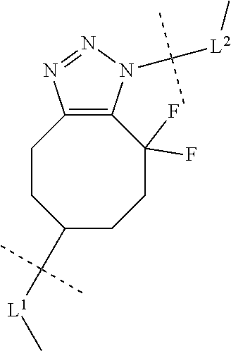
C1(C([L1]C)(C)C)CCC(F)(F)C2=C(CC1)N=NN2C([L2]C)(C)C
